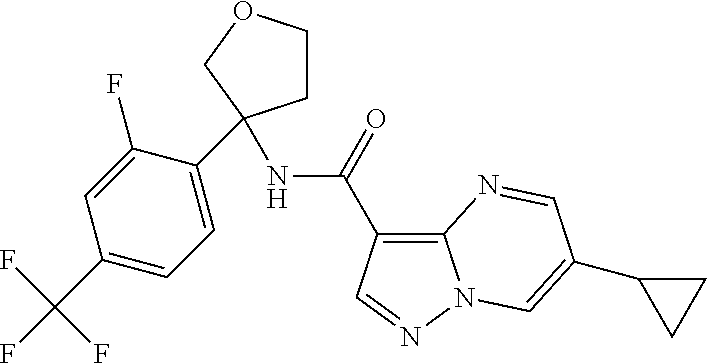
C1(C(F)(F)F)=CC=C(C2(NC(=O)C3=C4N(N=C3)C=C(C3CC3)C=N4)CCOC2)C(F)=C1
